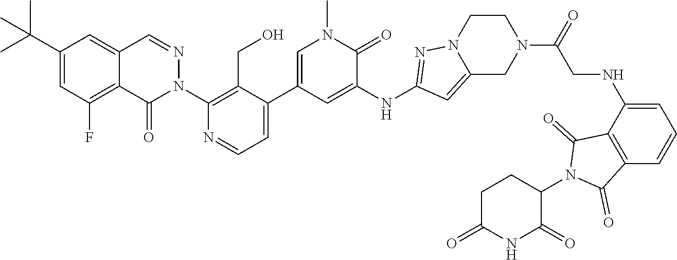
N1(C2=C(CO)C(C3=CN(C)C(=O)C(NC4=NN5C(=C4)CN(C(CNC4=CC=CC6=C4C(=O)N(C4CCC(=O)NC4=O)C6=O)=O)CC5)=C3)=CC=N2)N=CC2=CC(C(C)(C)C)=CC(F)=C2C1=O
